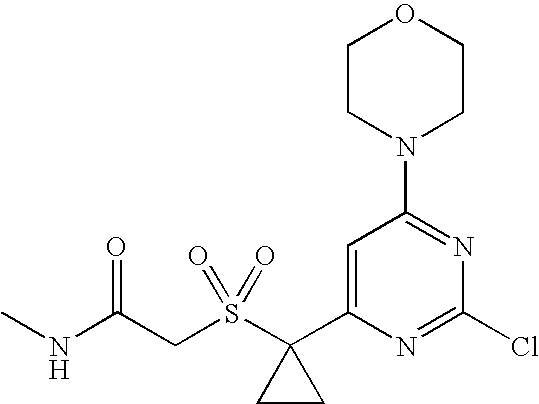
C(S(C1(C2=CC(N3CCOCC3)=NC(Cl)=N2)CC1)(=O)=O)C(NC)=O
